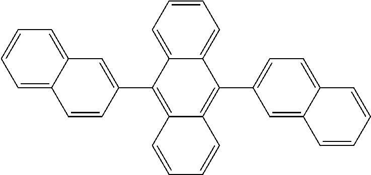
C12=CC=CC=C1C(C1=CC=C3C(=C1)C=CC=C3)=C1C(=C2C2=CC3=CC=CC=C3C=C2)C=CC=C1
